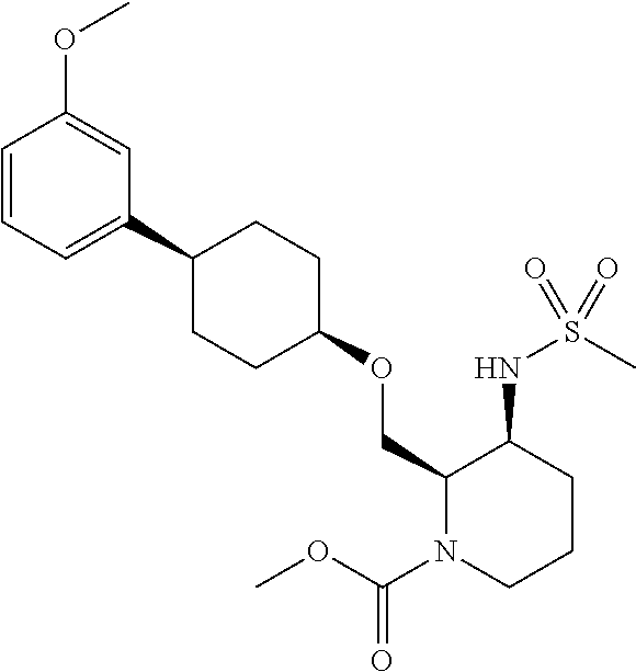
C1(OCC2N(C(=O)OC)CCCC2NS(=O)(C)=O)CCC(C2=CC=CC(OC)=C2)CC1
